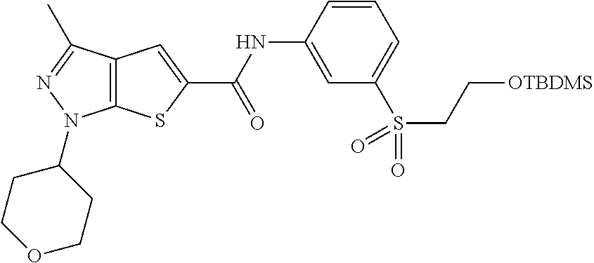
C12=C(C(C)=NN1C1CCOCC1)C=C(C(NC1=CC(S(=O)(=O)CC[OTBDMS])=CC=C1)=O)S2
